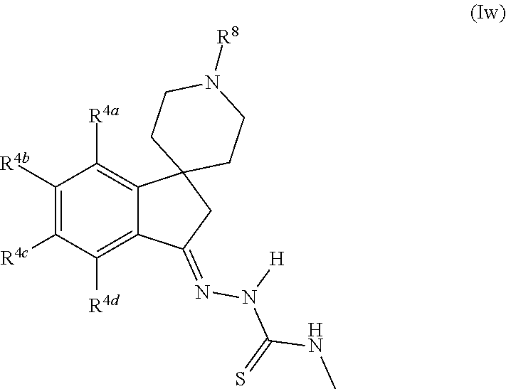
C1([R4b])=C([R4c])C([R4d])=C2C(=C1[R4a])C1(CC2=NN([H])C(=S)NC)CCN([R8])CC1
